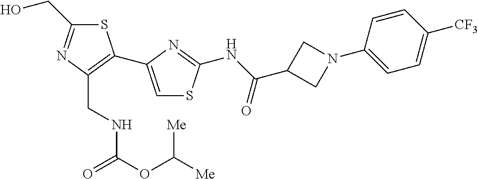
S1C(CO)=NC(CNC(OC([Me])[Me])=O)=C1C1=CSC(NC(=O)C2CN(C3=CC=C([CF3])C=C3)C2)=N1
